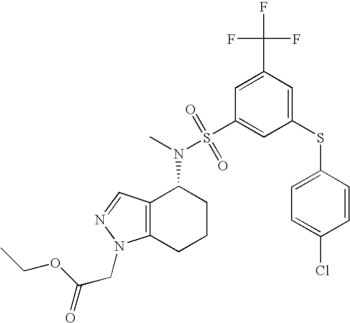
C1=C(SC2=CC=C(Cl)C=C2)C=C(S(N(C2C3=C(CCC2)N(CC(=O)OCC)N=C3)C)(=O)=O)C=C1C(F)(F)F
